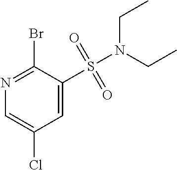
S(=O)(C1=CC(Cl)=CN=C1Br)(=O)N(CC)CC
